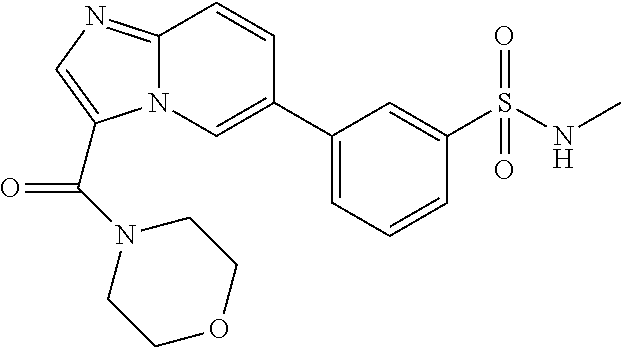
N12C(=NC=C1C(=O)N1CCOCC1)C=CC(C1=CC=CC(S(NC)(=O)=O)=C1)=C2
